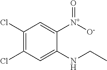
C1([N+](=O)[O-])=CC(Cl)=C(Cl)C=C1NCC
